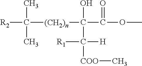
[R2]C([(CH2)n]C(C([H])([R1])[COO]C)(O)C(=O)OC)(C)C
